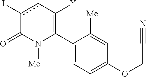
C1(C2=C([Y])cc(I)C(=O)N2[Me])=CC=C(OCC#N)C=C1[Me]
